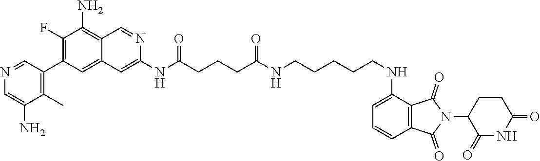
N(C(CCCC(NCCCCCNC1=CC=CC2=C1C(=O)N(C1CCC(=O)NC1=O)C2=O)=O)=O)C1=CC2=CC(C3=C(C)C(N)=CN=C3)=C(F)C(N)=C2C=N1
